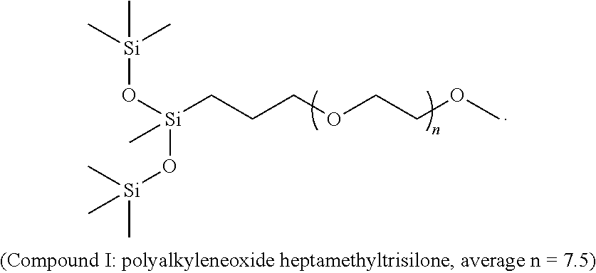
C[Si](C)(O[Si](O[Si](C)(C)C)(CCCOCCOC)C)C
